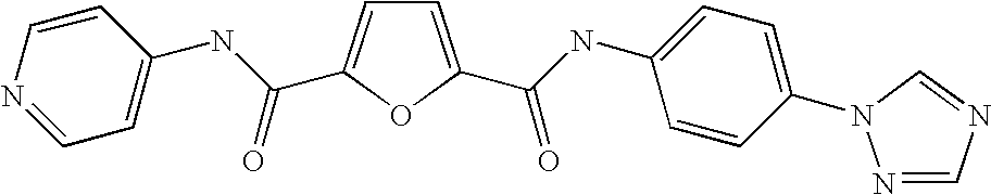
C1=C(C(=O)NC2=CC=C(N3N=CN=C3)C=C2)OC(C(NC2=CC=NC=C2)=O)=C1
